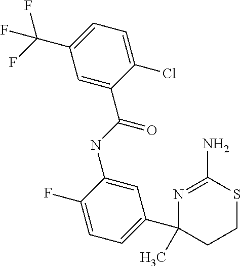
C1(F)=CC=C(C2(C)CCSC(N)=N2)C=C1NC(C1=CC(C(F)(F)F)=CC=C1Cl)=O
